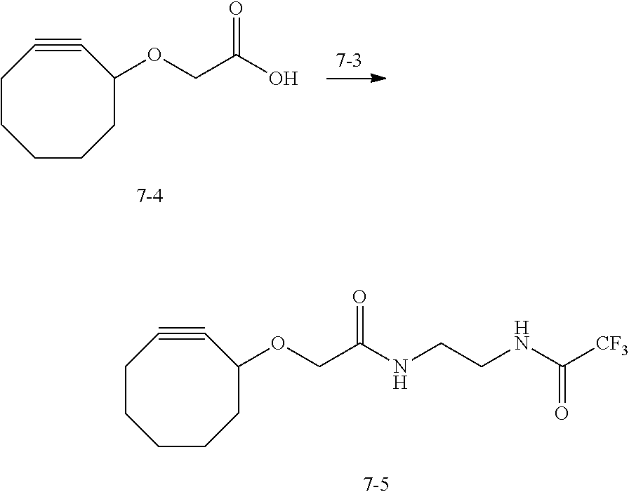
C1CCC(OCC(NCCNC([CF3])=O)=O)C#CCC1.C1CCC(OCC(O)=O)C#CCC1
